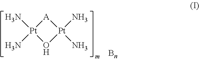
O1[Pt](N)(N)[A][Pt]1(N)N
